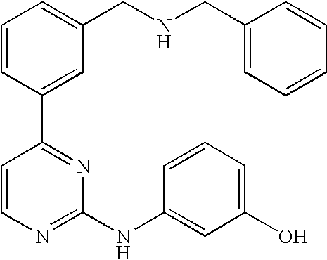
C1=CC(C2=NC(NC3=CC(O)=CC=C3)=NC=C2)=CC(CNCC2=CC=CC=C2)=C1
